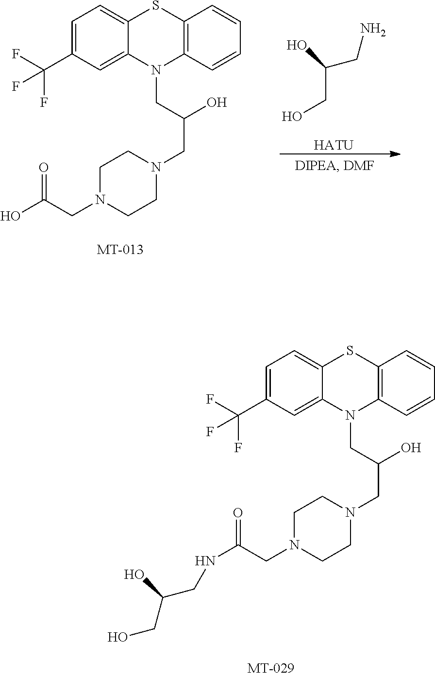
NCC(CO)O.[HATU].C1=C(C(F)(F)F)C=C2C(=C1)SC1=C(N2CC(CN2CCN(CC(O)=O)CC2)O)C=CC=C1.C1=C(C(F)(F)F)C=C2C(=C1)SC1=C(N2CC(CN2CCN(CC(NCC(O)CO)=O)CC2)O)C=CC=C1
